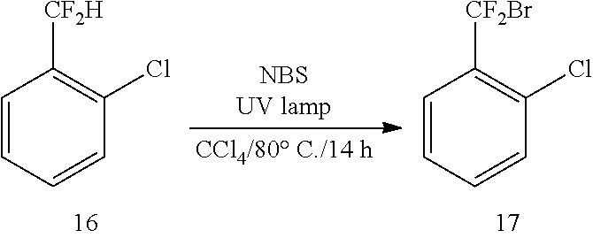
C1=CC=CC(Cl)=C1[CF2H].C1=CC=CC(Cl)=C1[CF2Br]
